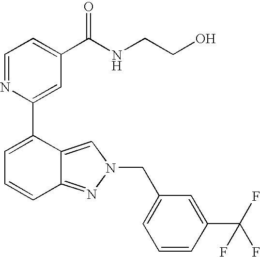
C1=NC(C2=CC=CC3=NN(CC4=CC=CC(C(F)(F)F)=C4)C=C23)=CC(C(NCCO)=O)=C1
